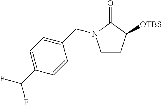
C1CC([OTBS])C(=O)N1CC1=CC=C(C(F)F)C=C1
